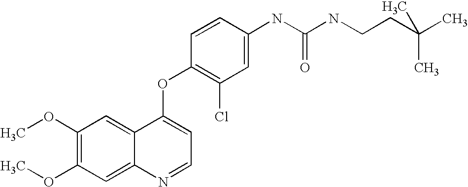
C1(OC)=C(OC)C=C2C(=C1)C(OC1=C(Cl)C=C(NC(NCCC(C)(C)C)=O)C=C1)=CC=N2
